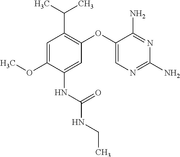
C1=C(OC)C(NC(NCC)=O)=CC(OC2=CN=C(N)N=C2N)=C1C(C)C
